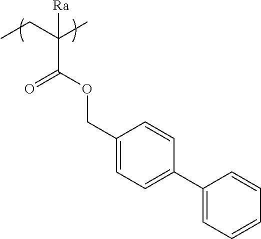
C(C(CC)(C)[Ra])(=O)OCC1=CC=C(C2=CC=CC=C2)C=C1
